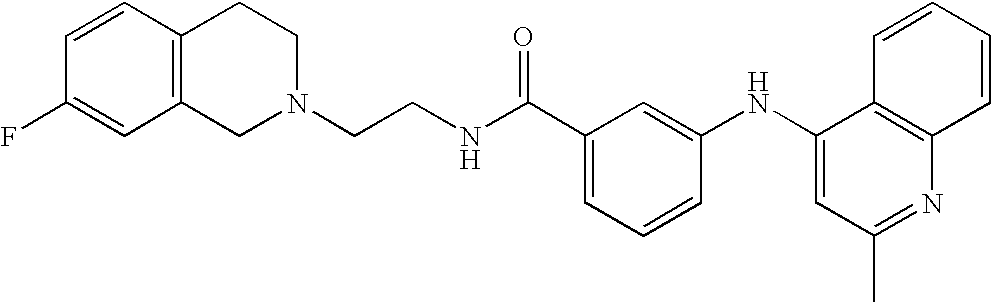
C1(F)=CC2=C(C=C1)CCN(CCNC(C1=CC=CC(NC3=CC(C)=NC4=C3C=CC=C4)=C1)=O)C2
